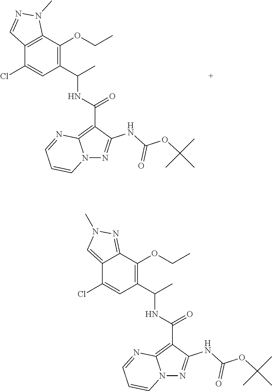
C12=CN(C)N=C1C(OCC)=C(C(C)NC(C1=C3N(N=C1NC(OC(C)(C)C)=O)C=CC=N3)=O)C=C2Cl.C12=C(C(OCC)=C(C(C)NC(C3=C4N(N=C3NC(OC(C)(C)C)=O)C=CC=N4)=O)C=C1Cl)N(C)N=C2
